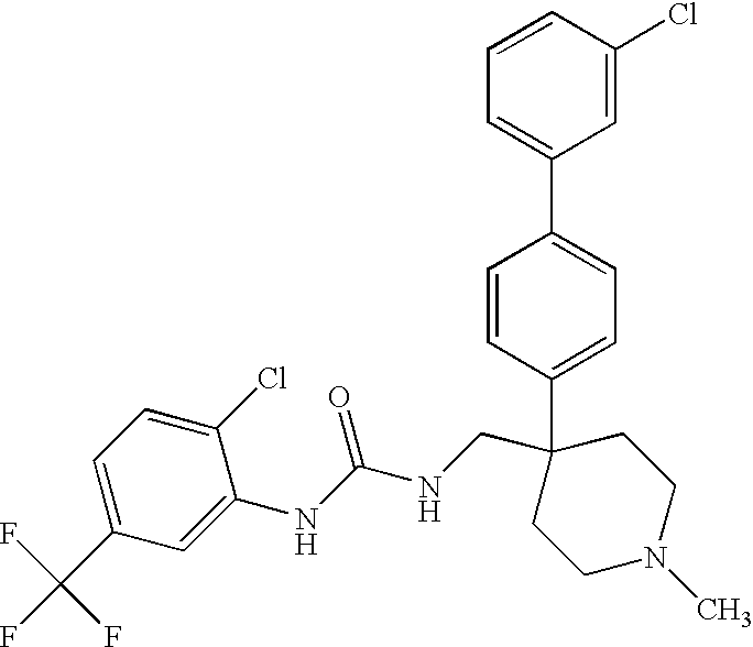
C1=C(C2(CNC(NC3=CC(C(F)(F)F)=CC=C3Cl)=O)CCN(C)CC2)C=CC(C2=CC=CC(Cl)=C2)=C1
